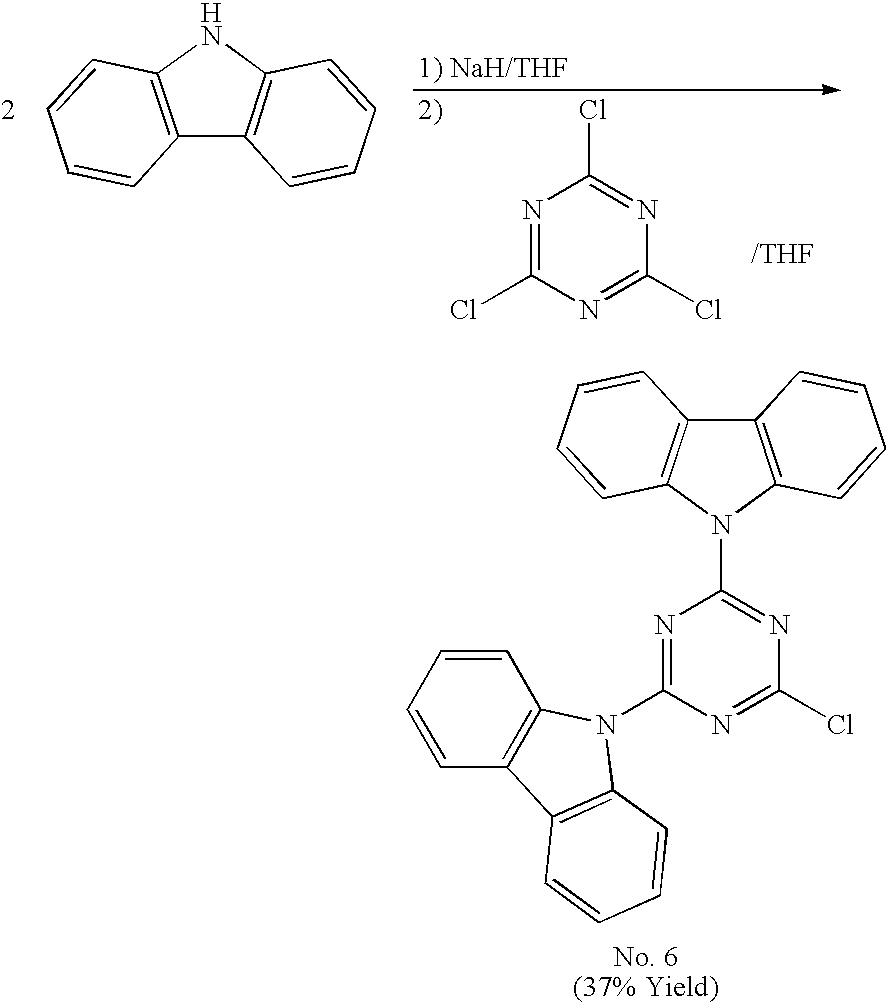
C12=C(NC3=C1C=CC=C3)C=CC=C2.N1=C(Cl)N=C(Cl)N=C1Cl.C12=C(N(C3=NC(Cl)=NC(N4C5=C(C=CC=C5)C5=C4C=CC=C5)=N3)C3=C1C=CC=C3)C=CC=C2
